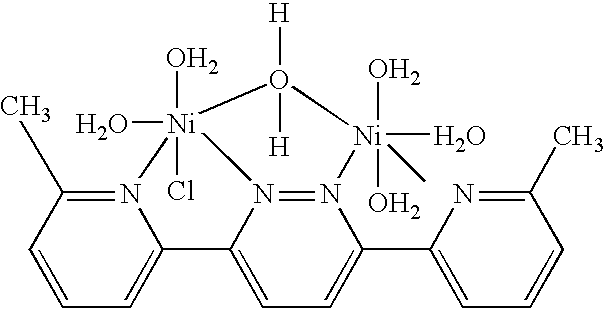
C1=CC=C2N(=C1C)[Ni]1(O)(Cl)(O)O([H])([H])[Ni](O)(C)(O)(O)N3=N1C2=CC=C3C1=CC=CC(C)=N1
